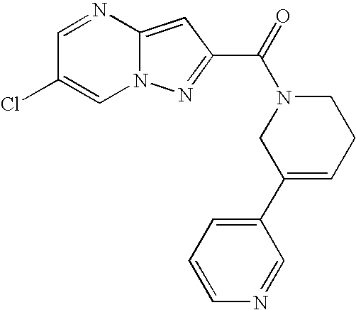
C1=NC2=CC(C(=O)N3CC(C4=CC=CN=C4)=CCC3)=NN2C=C1Cl
